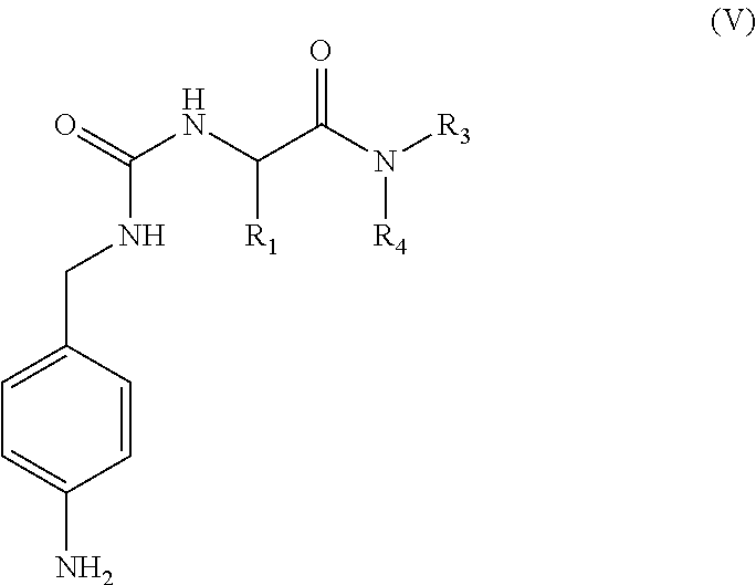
C1=C(N)C=CC(CNC(NC(C(N([R3])[R4])=O)[R1])=O)=C1
